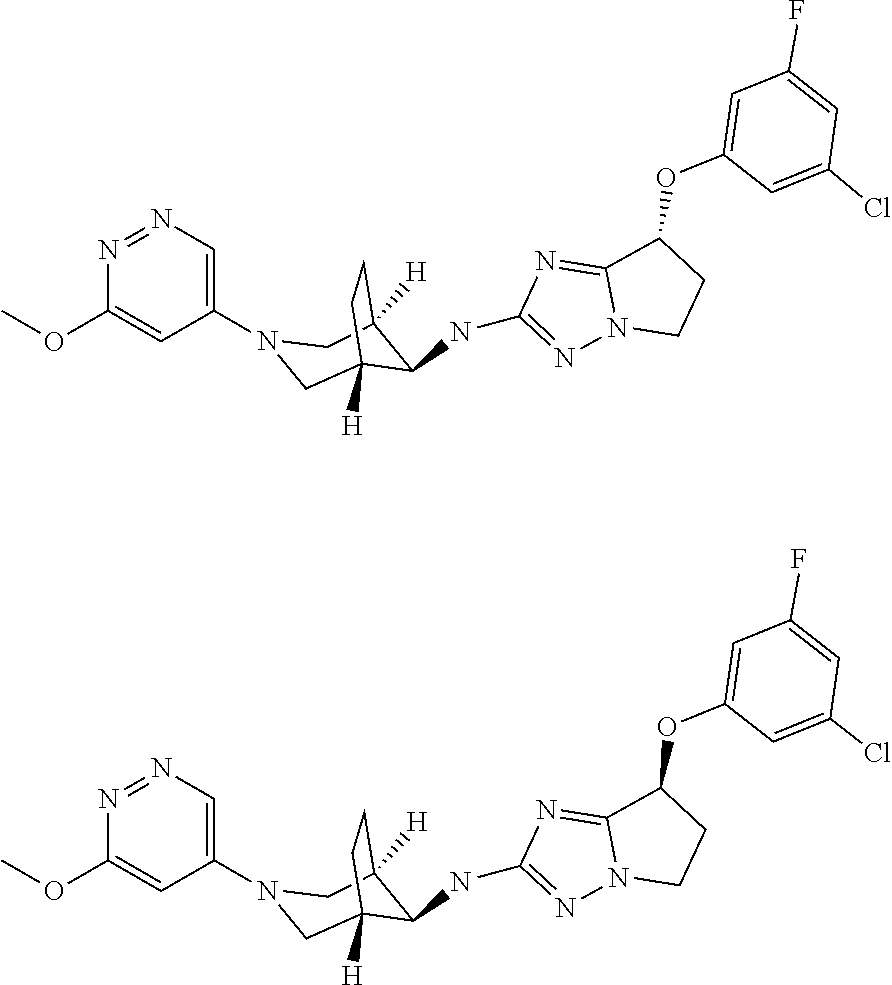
N1(C2=CN=NC(OC)=C2)CC2([H])C(NC3=NN4C(=N3)C(OC3=CC(F)=CC(Cl)=C3)CC4)C([H])(C1)CC2.N1(C2=CN=NC(OC)=C2)CC2([H])C(NC3=NN4C(=N3)C(OC3=CC(F)=CC(Cl)=C3)CC4)C([H])(C1)CC2
